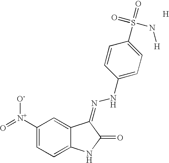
C1([N+](=O)[O-])=CC=C2C(=C1)C(=NNC1=CC=C(S(=O)(=O)N[H])C=C1)C(=O)N2.[H]
